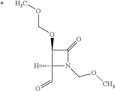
C1([H])(C=O)N(COC)C(=O)C1OCOC
